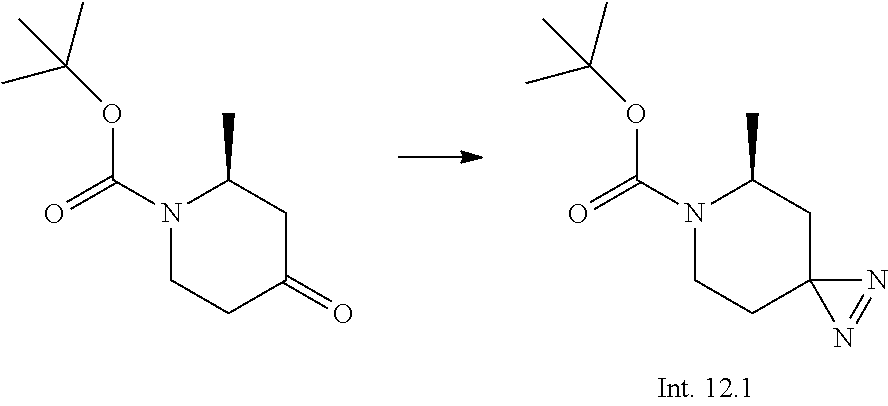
N1(C(=O)OC(C)(C)C)CCC2(CC1C)N=N2.N1(C(=O)OC(C)(C)C)CCC(=O)CC1C
